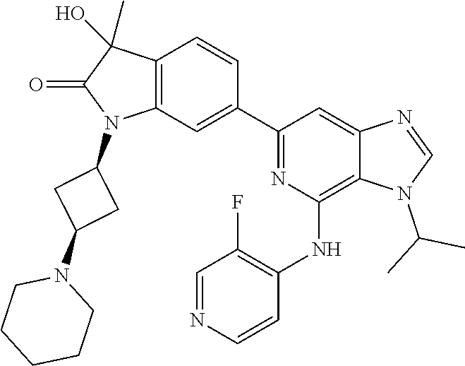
C1=CC(C2=NC(NC3=C(F)C=NC=C3)=C3C(=C2)N=CN3C(C)C)=CC2=C1C(O)(C)C(=O)N2C1CC(N2CCCCC2)C1
